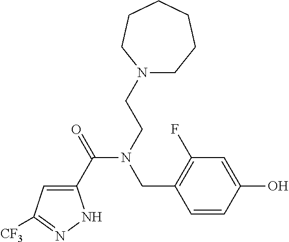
C1(C(=O)N(CCN2CCCCCC2)CC2=C(F)C=C(O)C=C2)=CC([CF3])=NN1
